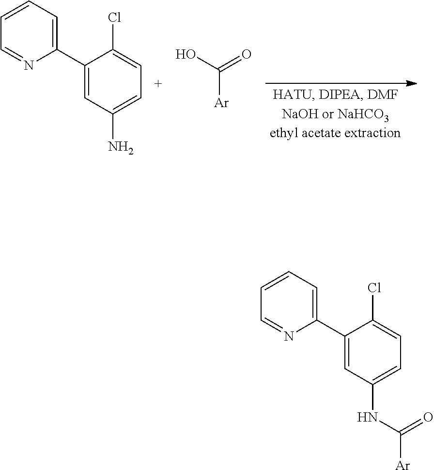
C1(C2=CC(N)=CC=C2Cl)=CC=CC=N1.C([Ar])(O)=O.C1(C2=CC(NC([Ar])=O)=CC=C2Cl)=CC=CC=N1
